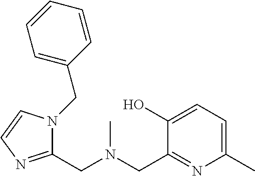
C1(CN(CC2=NC(C)=CC=C2O)C)=NC=CN1CC1=CC=CC=C1
